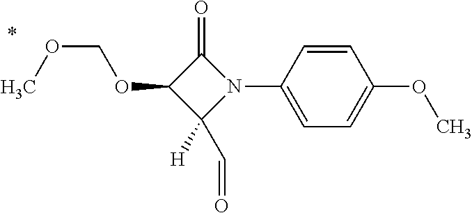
N1(C2=CC=C(OC)C=C2)C(=O)C(OCOC)C1([H])C=O
